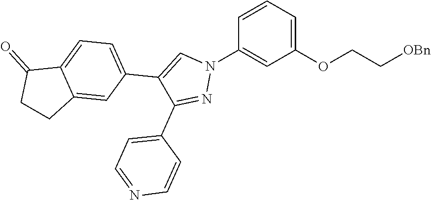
C1=CC=C(OCC[OBn])C=C1N1C=C(C2=CC=C3C(=C2)CCC3=O)C(C2=CC=NC=C2)=N1
